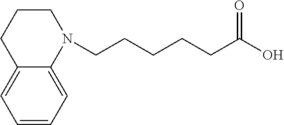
C12=CC=CC=C1N(CCCCCC(O)=O)CCC2
